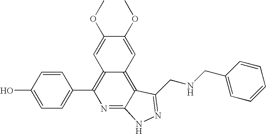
C1=C(O)C=CC(C2=C3C(=C4C(=N2)NN=C4CNCC2=CC=CC=C2)C=C(OC)C(OC)=C3)=C1
